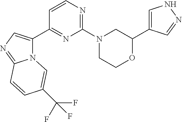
C1(C2CN(C3=NC=CC(C4=CN=C5N4C=C(C(F)(F)F)C=C5)=N3)CCO2)=CNN=C1
